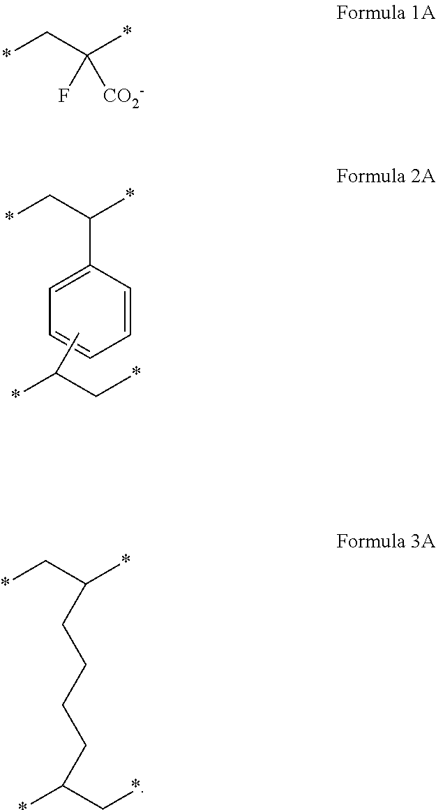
*C(C*)C.C1=CC(C(C*)*)=CC=C1.*CC(*)(F)[CO2-].*CC(*)CCCCC(*)C*
